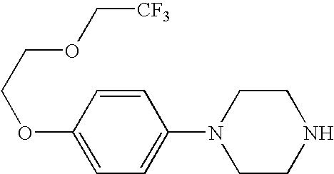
C1=C(OCCOC[CF3])C=CC(N2CCNCC2)=C1
